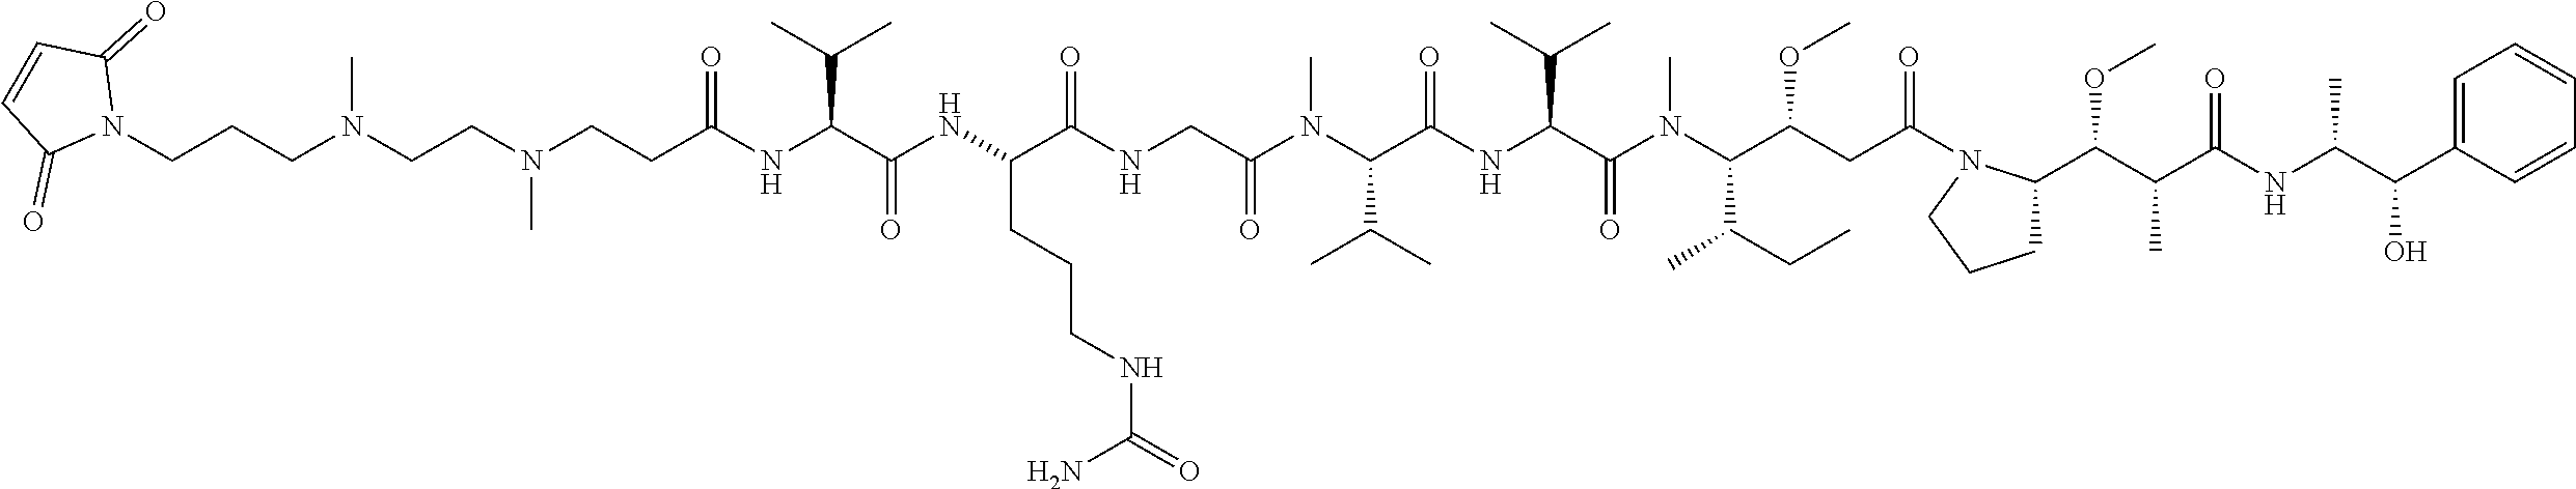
C(C(NC(C(NC(C(NCC(N(C(C(NC(C(N(C(C(CC(=O)N1C(C(C(C(NC(C(C2=CC=CC=C2)O)C)=O)C)OC)CCC1)OC)C(CC)C)C)=O)C(C)C)=O)C(C)C)C)=O)=O)CCCNC(=O)N)=O)C(C)C)=O)CN(CCN(CCCN1C(=O)C=CC1=O)C)C
